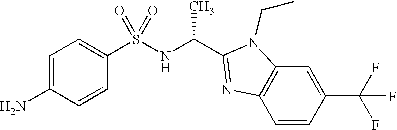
NC1=CC=C(S(NC(C2=NC3=C(C=C(C(F)(F)F)C=C3)N2CC)C)(=O)=O)C=C1
